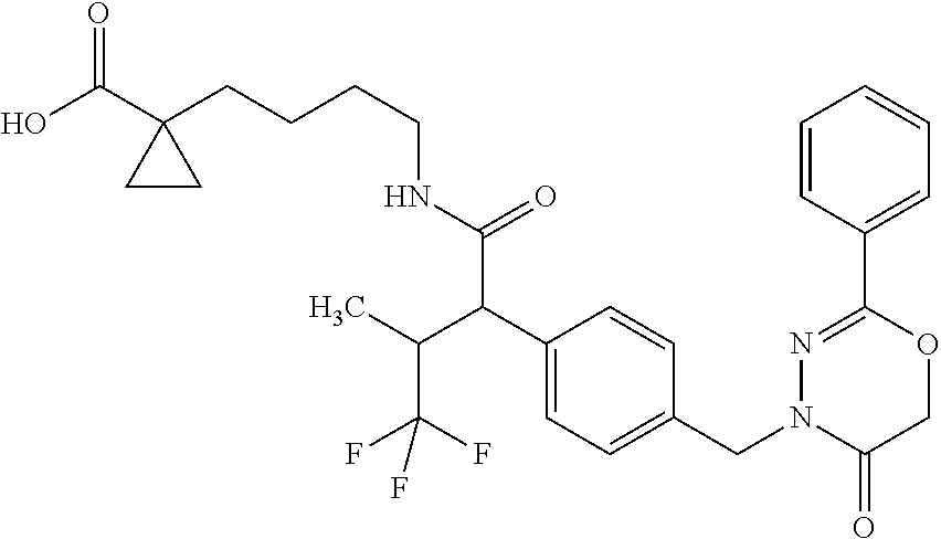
C1=CC(C2=NN(CC3=CC=C(C(C(C)C(F)(F)F)C(NCCCCC4(C(O)=O)CC4)=O)C=C3)C(=O)CO2)=CC=C1
